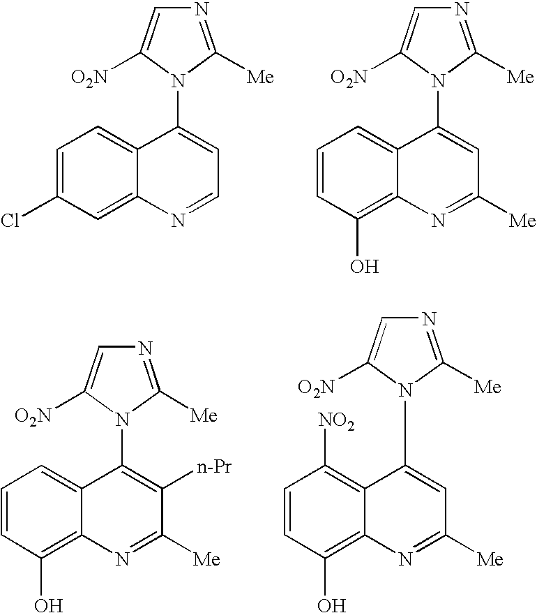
C1=C(Cl)C=C2C(=C1)C(N1C([Me])=NC=C1[O2N])=CC=N2.C1=CC(O)=C2C(=C1)C(N1C([Me])=NC=C1[O2N])=CC([Me])=N2.C1=CC(O)=C2C(=C1)C(N1C([Me])=NC=C1[O2N])=C([n-Pr])C([Me])=N2.C1=CC(O)=C2C(=C1[NO2])C(N1C([Me])=NC=C1[O2N])=CC([Me])=N2
